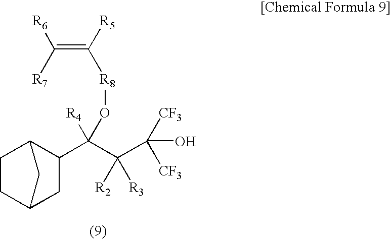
C1C2CC(C(C(C([CF3])([CF3])O)([R2])[R3])([R4])O[R8]C([R5])=C([R7])[R6])C(C1)C2
